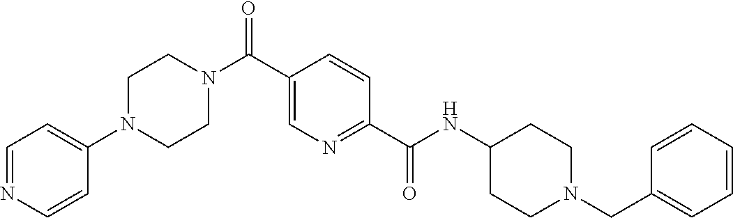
N(C(C1=NC=C(C(N2CCN(C3=CC=NC=C3)CC2)=O)C=C1)=O)C1CCN(CC2=CC=CC=C2)CC1
